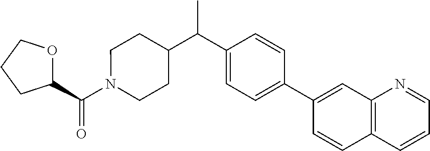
C(=O)(C1OCCC1)N1CCC(C(C2=CC=C(C3=CC4=C(C=C3)C=CC=N4)C=C2)C)CC1
